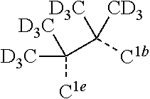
[D3C]C([D3C])(C([C1b])([CD3])[D3C])[C1e]
